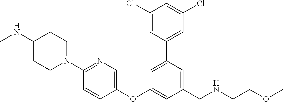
C1(Cl)=CC(C2=CC(OC3=CN=C(N4CCC(NC)CC4)C=C3)=CC(CNCCOC)=C2)=CC(Cl)=C1
